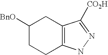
C1([BnO])CCC2=C(C1)C([CO2H])=NN2
